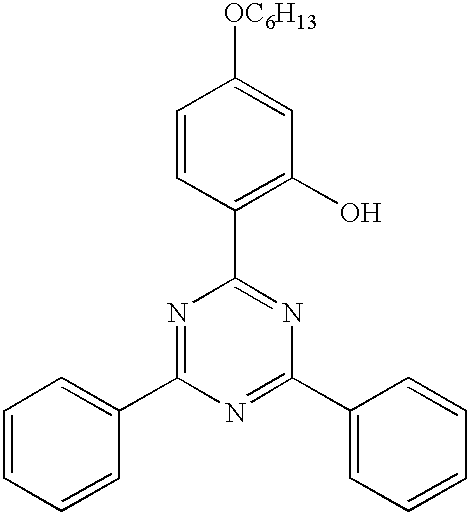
C1=CC=CC(C2=NC(C3=C(O)C=C([OC6H13])C=C3)=NC(C3=CC=CC=C3)=N2)=C1
